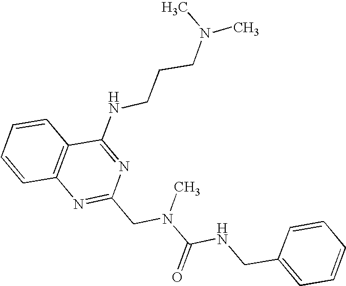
C1=CC2=C(C=C1)C(NCCCN(C)C)=NC(CN(C(NCC1=CC=CC=C1)=O)C)=N2
